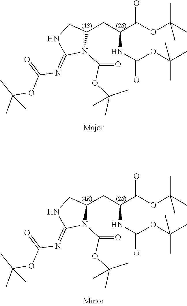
C1(CC(C(OC(C)(C)C)=O)NC(OC(C)(C)C)=O)CNC(=NC(OC(C)(C)C)=O)N1C(=O)OC(C)(C)C.C1(CC(C(OC(C)(C)C)=O)NC(OC(C)(C)C)=O)CNC(=NC(OC(C)(C)C)=O)N1C(=O)OC(C)(C)C
